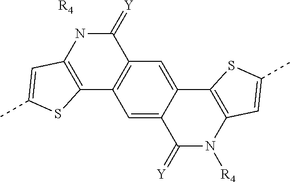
[R4].C12=C(NC(=[Y])C3=C1C=C1C(=[Y])N([R4])C4=C(SC(C)=C4)C1=C3)C=C(C)S2
